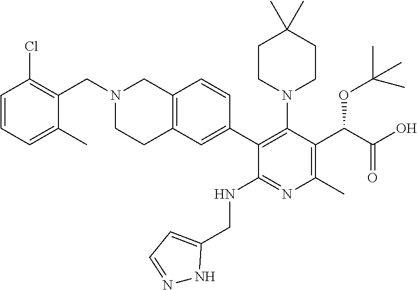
C1=CC=C(C)C(CN2CCC3=C(C2)C=CC(C2=C(N4CCC(C)(C)CC4)C(C(C(=O)O)OC(C)(C)C)=C(C)N=C2NCC2=CC=NN2)=C3)=C1Cl
